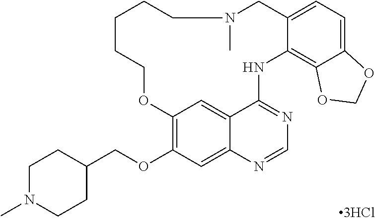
C1C(COC2=C3C=C4C(=C2)N=CN=C4NC2=C4C(=CC=C2CN(C)CCCCCO3)OCO4)CCN(C)C1
